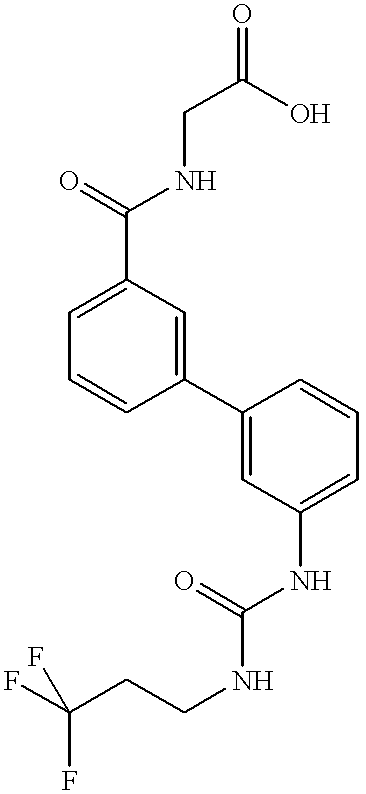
C1(C(=O)NCC(O)=O)=CC=CC(C2=CC(NC(NCCC(F)(F)F)=O)=CC=C2)=C1
